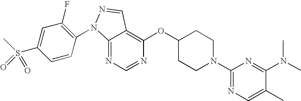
C12=NC=NC(OC3CCN(C4=NC=C(C)C(N(C)C)=N4)CC3)=C1C=NN2C1=C(F)C=C(S(C)(=O)=O)C=C1
